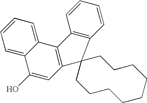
C12=CC=CC=C1C(O)=CC1=C2C2=C(C=CC=C2)C12CCCCCCCCC2
